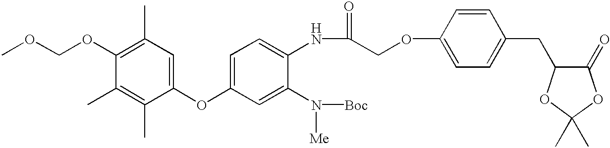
COCOC1=C(C)C=C(OC2=CC=C(NC(=O)COC3=CC=C(CC4C(=O)OC(C)(C)O4)C=C3)C(N([Me])[Boc])=C2)C(C)=C1C
